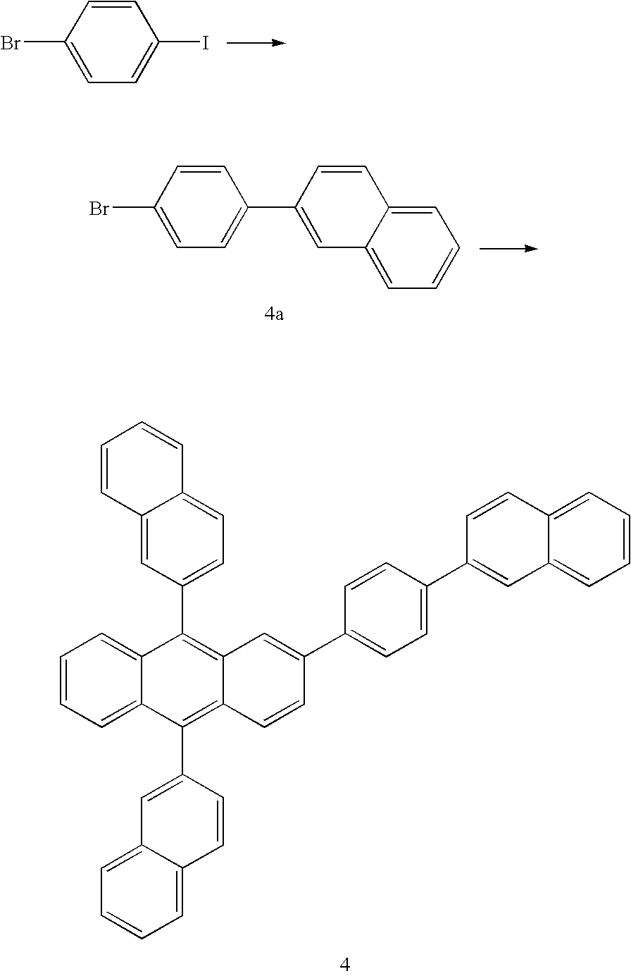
C1=CC(Br)=CC=C1I.C1=CC2=CC(C3=C4C(=C(C5=CC6=CC=CC=C6C=C5)C5=CC=CC=C35)C=CC(C3=CC=C(C5=CC6=CC=CC=C6C=C5)C=C3)=C4)=CC=C2C=C1.C1=CC(Br)=CC=C1C1=CC2=CC=CC=C2C=C1
